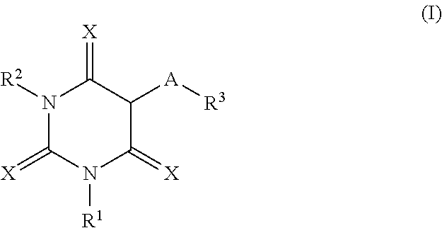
N1([R2])C(=[X])N([R1])C(=[X])C([A][R3])C1=[X]
